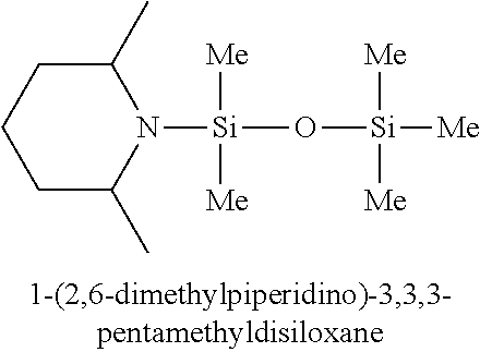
N1([Si](O[Si]([Me])([Me])[Me])([Me])[Me])C(C)CCCC1C
